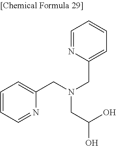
C1=CC=NC(CN(CC2=CC=CC=N2)CC(O)O)=C1
